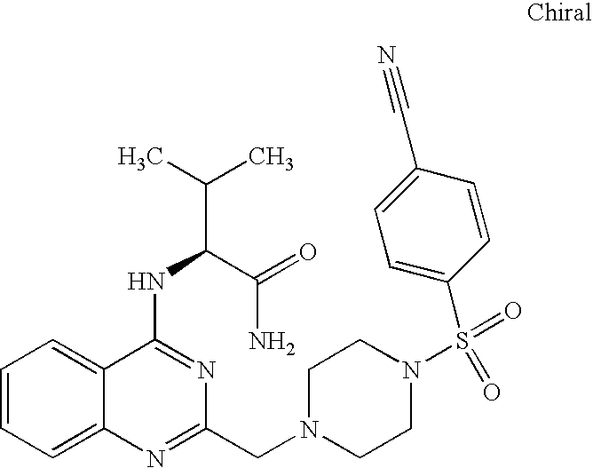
C1=CC=C2C(=C1)C(NC(C(C)C)C(=O)N)=NC(CN1CCN(S(=O)(=O)C3=CC=C(C#N)C=C3)CC1)=N2
